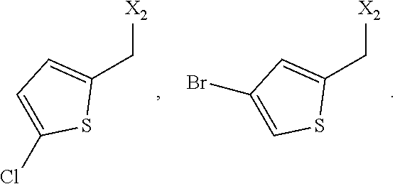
C1(Br)=CSC(C[X2])=C1.C1=C(Cl)SC(C[X2])=C1
